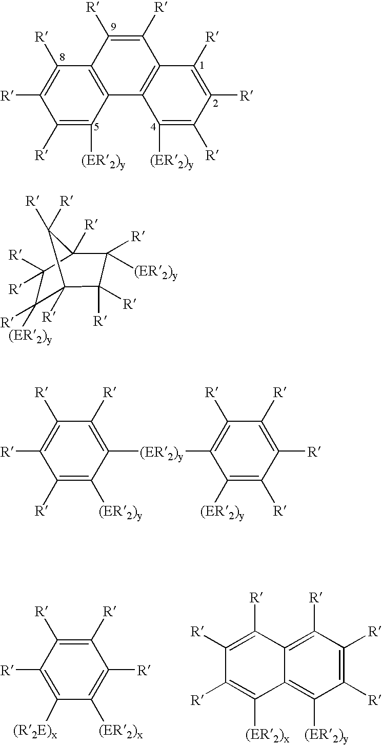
C1([R])=C([R])C2=C(C3=C1C([R])=C([R])C([R])=C3[(ER2)y])C([(ER2)y])=C([R])C([R])=C2[R].C1([(R2E)x])=C([R])C([R])=C([R])C([R])=C1[(ER2)x].C1([R])=C([R])C([R])=C2C(=C1[(ER2)y])C([(ER2)x])=C([R])C([R])=C2[R].C1([(ER2)y])([R])C2([R])C([R])([R])C([R])([(ER2)y])C([R])(C1([R])[R])C2([R])[R].C1([R])=C([(ER2)y])C([(ER2)y]C2=C([R])C([R])=C([R])C([R])=C2[(ER2)y])=C([R])C([R])=C1[R]
